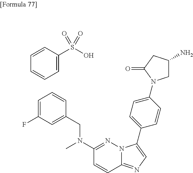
C1=C(F)C=C(CN(C2=NN3C(=NC=C3C3=CC=C(N4CC(N)CC4=O)C=C3)C=C2)C)C=C1.C1=C(S(O)(=O)=O)C=CC=C1
